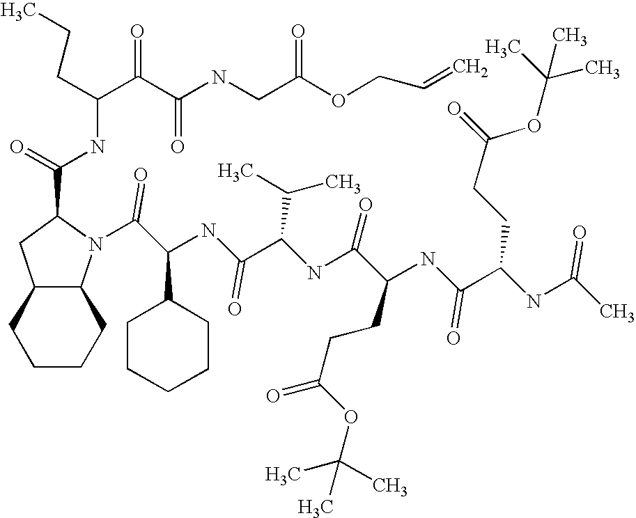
C1CCCC2C1CC(C(NC(CCC)C(C(NCC(OCC=C)=O)=O)=O)=O)N2C(C(NC(C(NC(C(NC(C(NC(C)=O)CCC(OC(C)(C)C)=O)=O)CCC(OC(C)(C)C)=O)=O)C(C)C)=O)C1CCCCC1)=O
